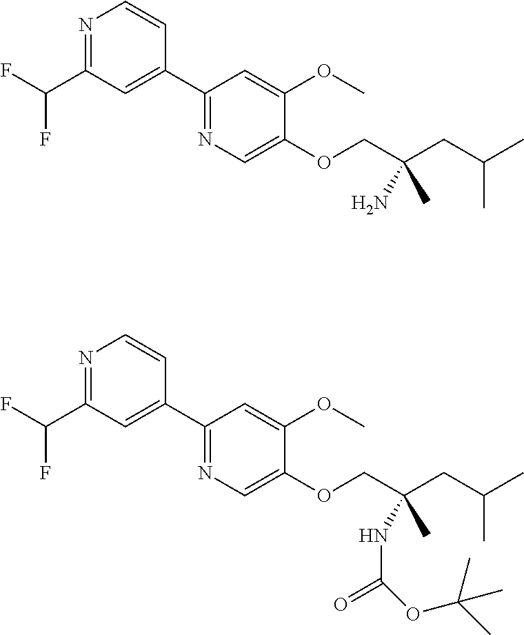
N1=C(C(F)F)C=C(C2=NC=C(OCC(CC(C)C)(N)C)C(OC)=C2)C=C1.N1=C(C(F)F)C=C(C2=NC=C(OCC(CC(C)C)(NC(=O)OC(C)(C)C)C)C(OC)=C2)C=C1
